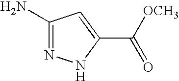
C1(N)=NNC(C([OCH3])=O)=C1
